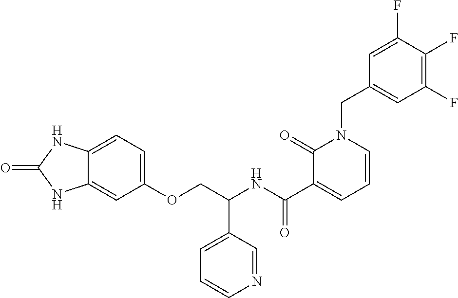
C12=CC=C(OCC(NC(C3=CC=CN(CC4=CC(F)=C(F)C(F)=C4)C3=O)=O)C3=CC=CN=C3)C=C1NC(=O)N2
